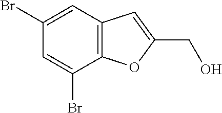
C12=C(C=C(Br)C=C1Br)C=C(CO)O2
